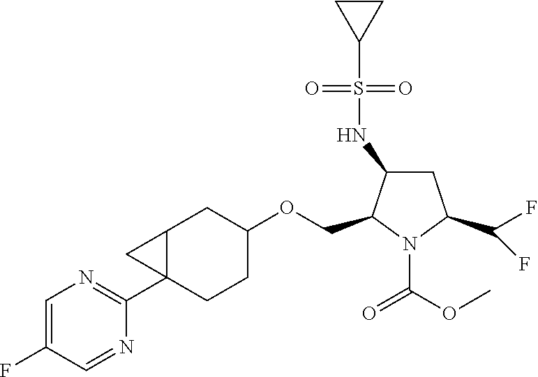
C12C(C3=NC=C(F)C=N3)(CCC(OCC3N(C(OC)=O)C(C(F)F)CC3NS(C3CC3)(=O)=O)C1)C2
